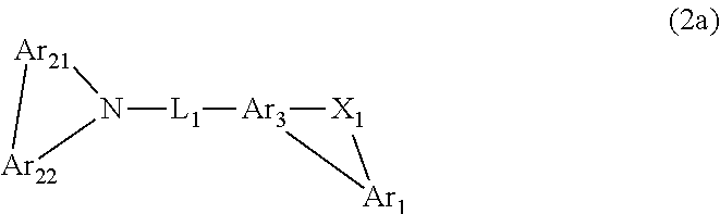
[L1]([Ar3]1[X1][Ar1]1)N1[Ar22][Ar21]1
